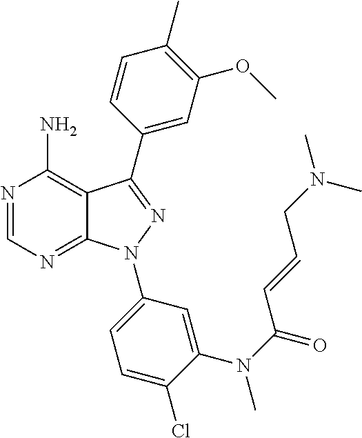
N1=CN=C2C(=C1N)C(C1=CC(OC)=C(C)C=C1)=NN2C1=CC=C(Cl)C(N(C(=O)C=CCN(C)C)C)=C1
